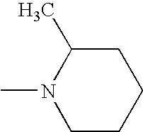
CN1CCCCC1C
